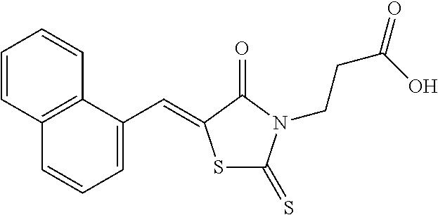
C1=CC2=C(C=C1)C(C=C1SC(=S)N(CCC(=O)O)C1=O)=CC=C2
